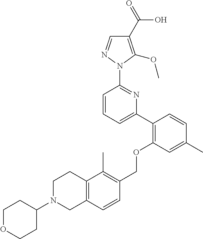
C1(C2=C(OCC3=C(C)C4=C(C=C3)CN(C3CCOCC3)CC4)C=C(C)C=C2)=CC=CC(N2N=CC(C(=O)O)=C2OC)=N1
